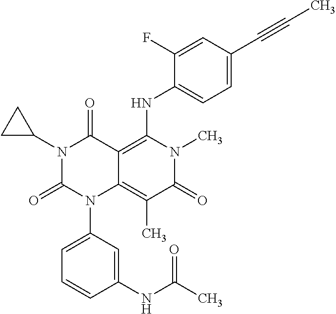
N1(C2CC2)C(=O)N(C2=CC=CC(NC(C)=O)=C2)C2=C(C)C(=O)N(C)C(NC3=CC=C(C#CC)C=C3F)=C2C1=O
